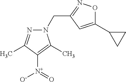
N1(CC2=NOC(C3CC3)=C2)N=C(C)C([N+](=O)[O-])=C1C
